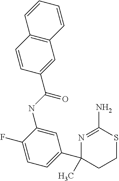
N(C1=CC(C2(C)N=C(N)SCC2)=CC=C1F)C(C1=CC2=C(C=C1)C=CC=C2)=O
